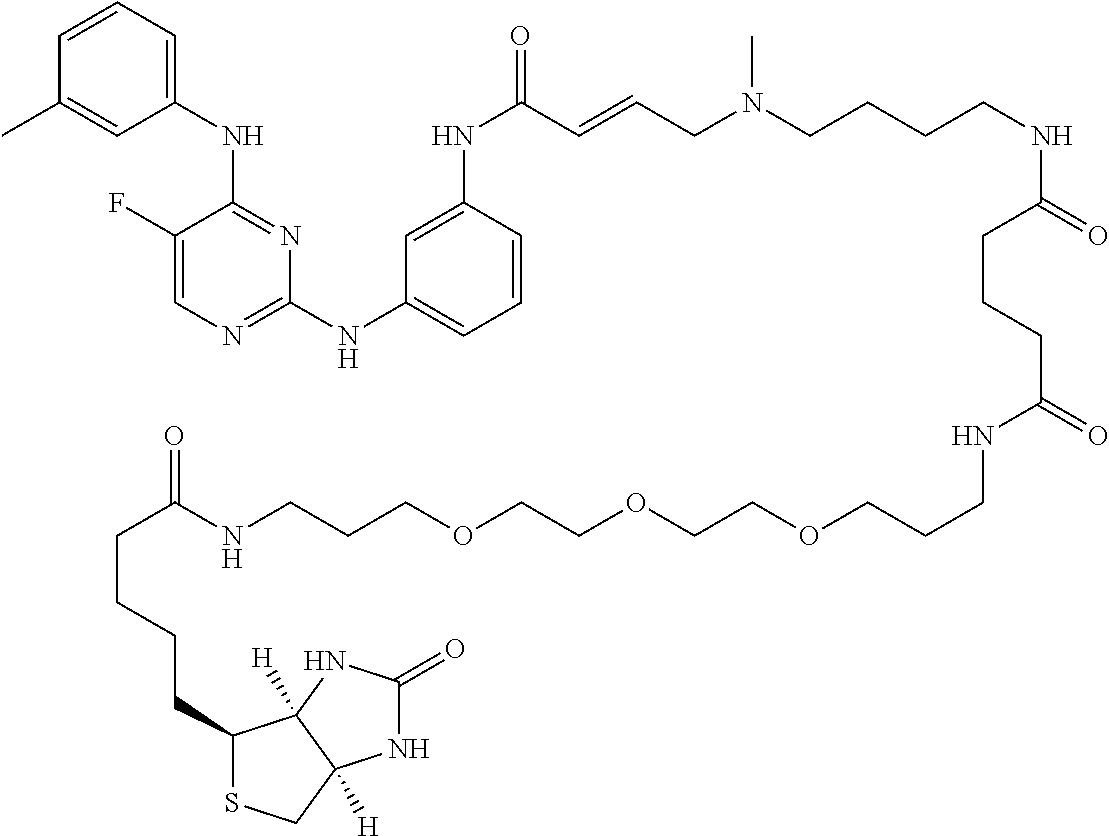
C1(NC(=O)C=CCN(CCCCNC(=O)CCCC(=O)NCCCOCCOCCOCCCNC(CCCCC2SCC3([H])C2([H])NC(=O)N3)=O)C)=CC(NC2=NC=C(F)C(NC3=CC=CC(C)=C3)=N2)=CC=C1
